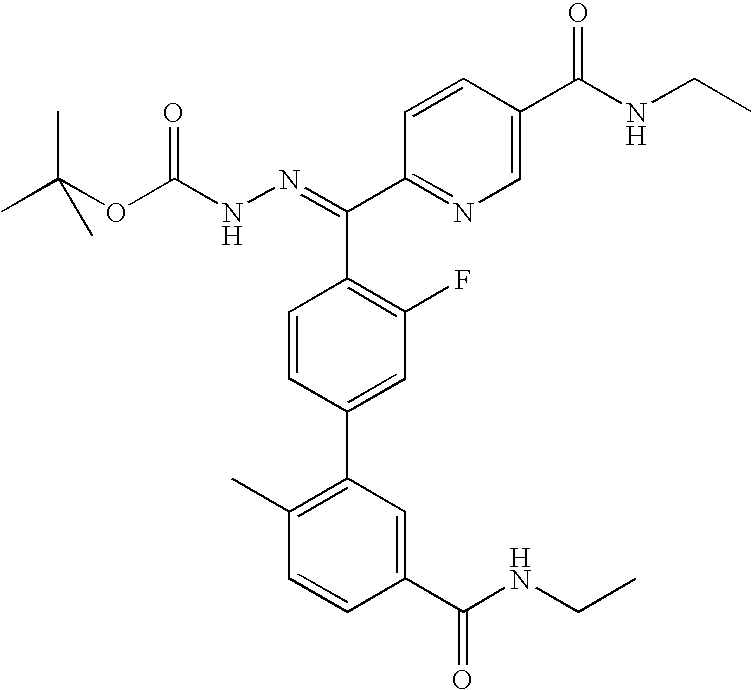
N(=C(C1=NC=C(C(NCC)=O)C=C1)C1=C(F)C=C(C2=C(C)C=CC(C(NCC)=O)=C2)C=C1)NC(OC(C)(C)C)=O
